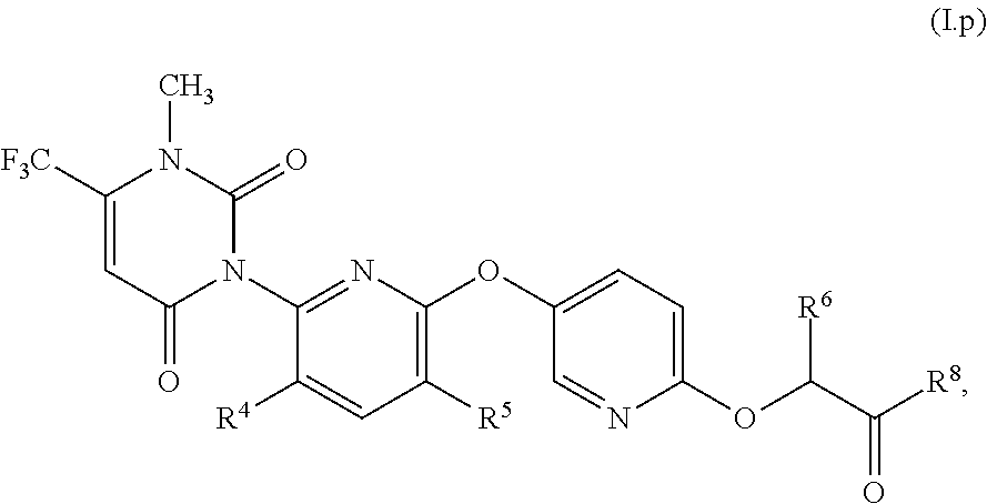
C1([R5])=C(OC2=CC=C(OC(C([R8])=O)[R6])N=C2)N=C(N2C(=O)N(C)C([F3C])=CC2=O)C([R4])=C1
